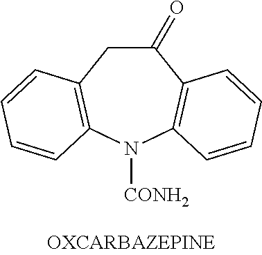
C1(=O)CC2=C(N([CONH2])C3=C1C=CC=C3)C=CC=C2
